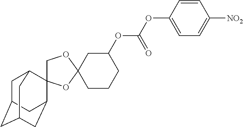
O1C2(CCCC(OC(OC3=CC=C([NO2])C=C3)=O)C2)OCC12C1CC3CC(CC2C3)C1
